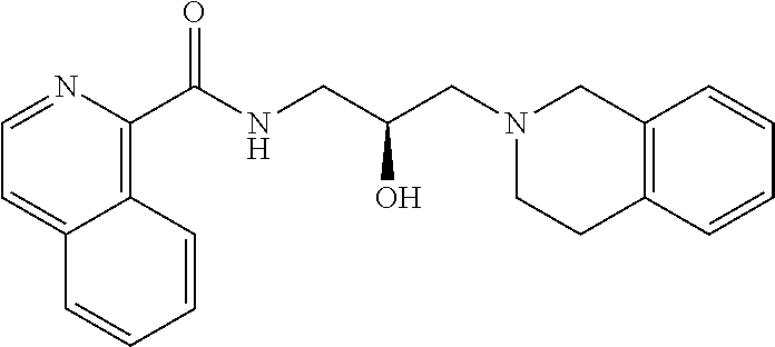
C1=NC(C(NCC(CN2CCC3=C(C2)C=CC=C3)O)=O)=C2C(=C1)C=CC=C2
